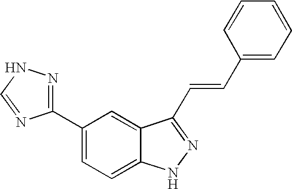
C1=C(C2=NNC=N2)C=C2C(=C1)NN=C2C=CC1=CC=CC=C1
